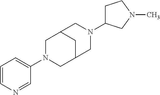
C1=CN=CC(N2CC3CC(C2)CN(C2CCN(C)C2)C3)=C1
